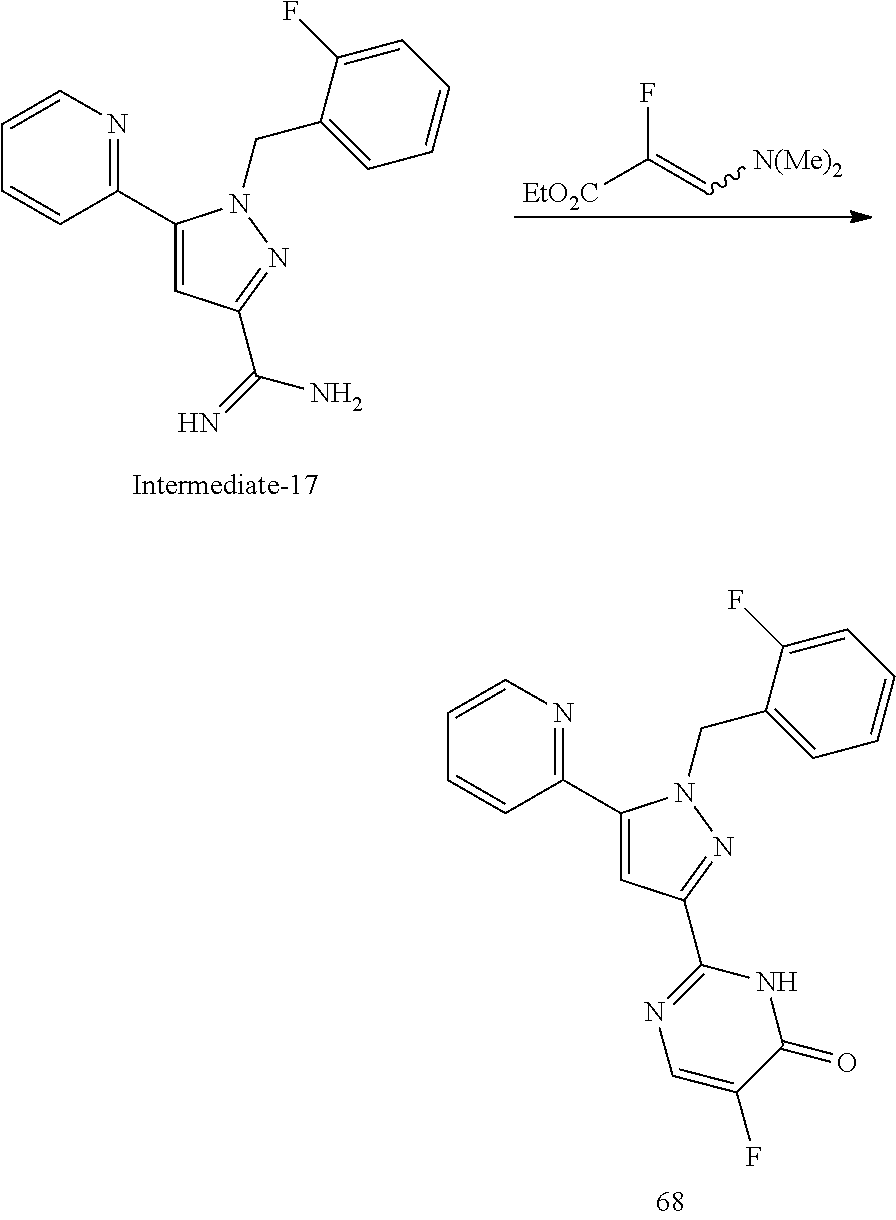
C1(C2=NC=CC=C2)=CC(C(=N)N)=NN1CC1=CC=CC=C1F.[EtO2C]C(=C[N(Me)2])F.C1(C2=NC=CC=C2)=CC(C2=NC=C(F)C(=O)N2)=NN1CC1=CC=CC=C1F
